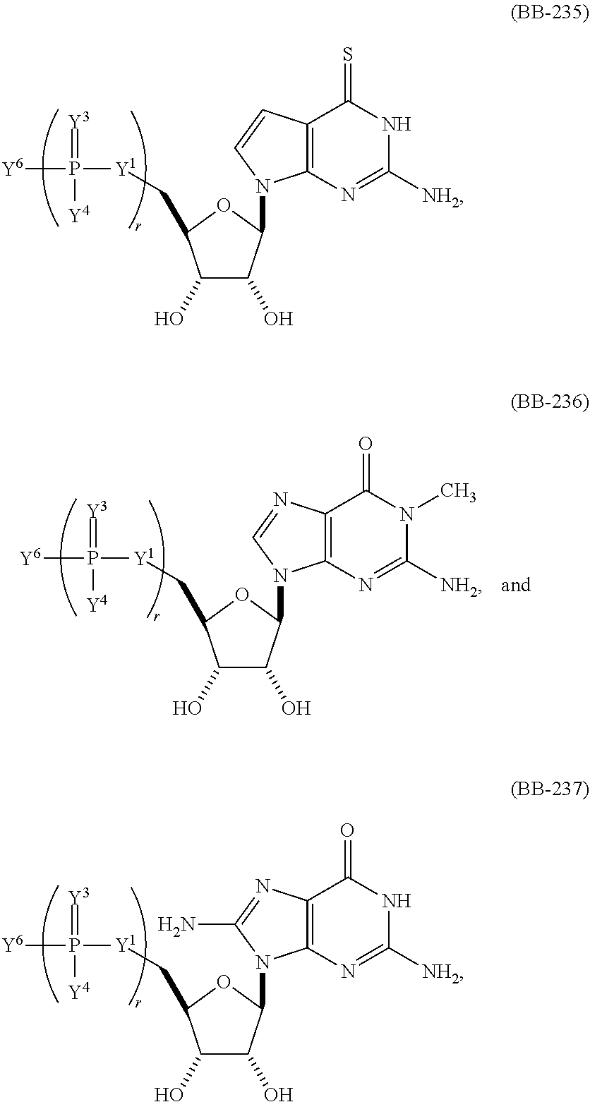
C12=C(N=C([NH2])NC1=S)N(C1C(O)C(O)C(C[Y1]P(=[Y3])([Y4])[Y6])O1)C=C2.C12=C(N=C([NH2])NC1=O)N(C1C(O)C(O)C(C[Y1]P(=[Y3])([Y4])[Y6])O1)C(N)=N2.C12=C(N=C([NH2])N(C)C1=O)N(C1C(O)C(O)C(C[Y1]P(=[Y3])([Y4])[Y6])O1)C=N2
